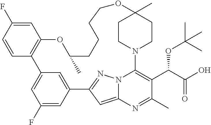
C1=C(F)C=CC2=C1OC(C)CCCCOC1(C)CCN(C3=C(C(C(=O)O)OC(C)(C)C)C(C)=NC4=CC(=NN43)C3=CC2=CC(F)=C3)CC1
